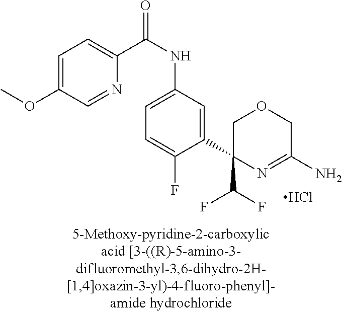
C1(C2=CC(NC(=O)C3=CC=C(OC)C=N3)=CC=C2F)(C(F)F)N=C(N)COC1.Cl
